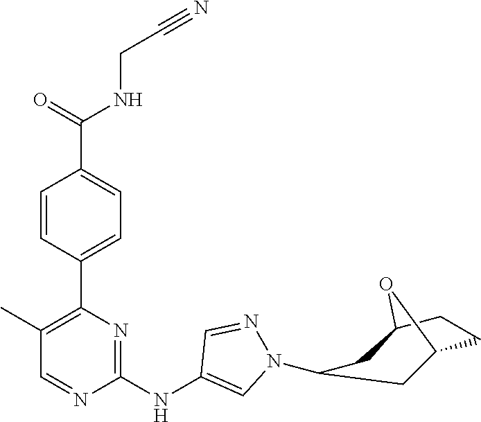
C(CNC(C1=CC=C(C2=C(C)C=NC(NC3=CN(C4CC5CCC(C4)O5)N=C3)=N2)C=C1)=O)#N
